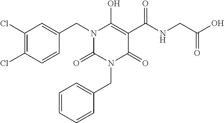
C1(Cl)=C(Cl)C=CC(CN2C(=O)N(CC3=CC=CC=C3)C(=O)C(C(NCC(O)=O)=O)=C2O)=C1
